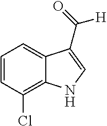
C1=CC(Cl)=C2C(=C1)C(C([H])=O)=CN2
